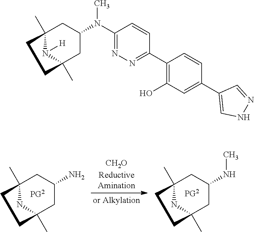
NC1CC2(C)NC(C)(C1)CC2.N(C1CC2(C)NC(C)(C1)CC2)C.[CH2O].C1(C2=NN=C(N(C3CC4(C)N([H])C(C)(C3)CC4)C)C=C2)=C(O)C=C(C2=CNN=C2)C=C1
